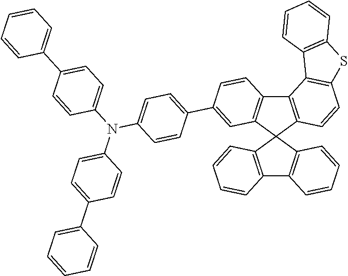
C12=C(C3(C4=C1C=CC(C1=CC=C(N(C5=CC=C(C6=CC=CC=C6)C=C5)C5=CC=C(C6=CC=CC=C6)C=C5)C=C1)=C4)C1=C(C4=C3C=CC=C4)C=CC=C1)C=CC1=C2C2=C(S1)C=CC=C2
